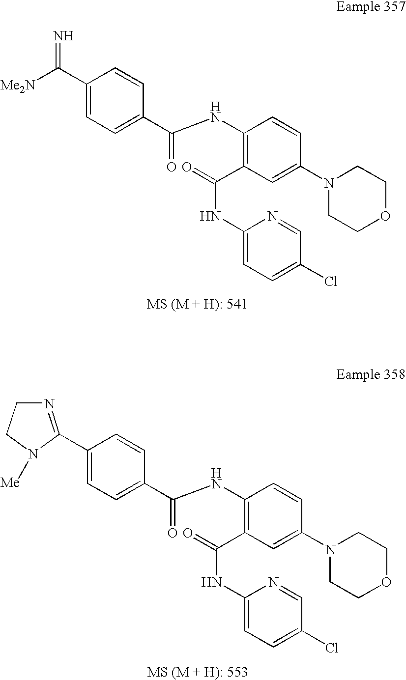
N=C(C1=CC=C(C(NC2=C(C(NC3=CC=C(Cl)C=N3)=O)C=C(N3CCOCC3)C=C2)=O)C=C1)[Me2N].C1(C2=NCCN2[Me])=CC=C(C(NC2=C(C(NC3=CC=C(Cl)C=N3)=O)C=C(N3CCOCC3)C=C2)=O)C=C1
